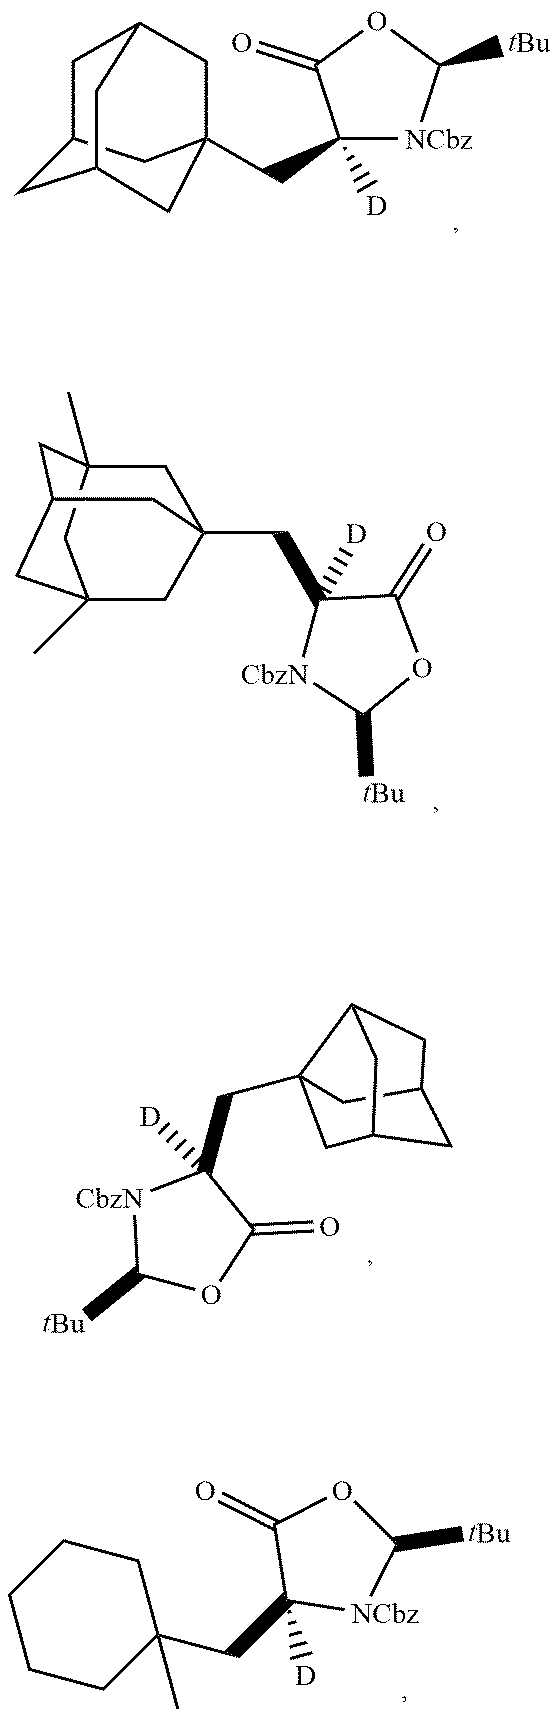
C1C2CC3(CC4([D])[NCbz]C([tBu])OC4=O)CC1CC(C3)C2.C1C2(CC3([D])[CbzN]C([tBu])OC3=O)CC3(C)CC1(C)CC(C3)C2.C1C2C3(CC4([D])[CbzN]C([tBu])OC4=O)CC1CC(C3)C2.C1CC(CC2([D])[NCbz]C([tBu])OC2=O)(C)CCC1
